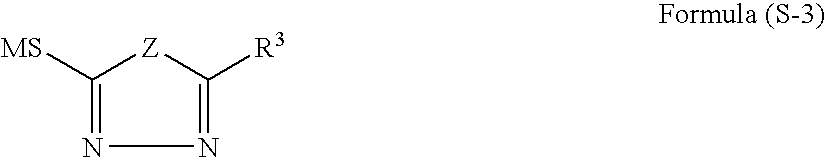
C1([MS])=NN=C([R3])[Z]1
